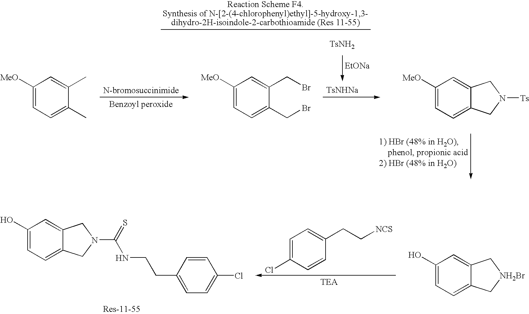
C1(O)=CC=C2C(=C1)CN(C(=S)NCCC1=CC=C(Cl)C=C1)C2.C1=C(Cl)C=CC(CC[NCS])=C1.C1(O)=CC=C2C(=C1)C[NH2Br]C2.[TsNHNa].[TsNH2].[EtONa].C1([MeO])=CC=C(C)C(C)=C1.C1([MeO])=CC=C(CBr)C(CBr)=C1.C1([MeO])=CC=C2C(=C1)CN([Ts])C2
